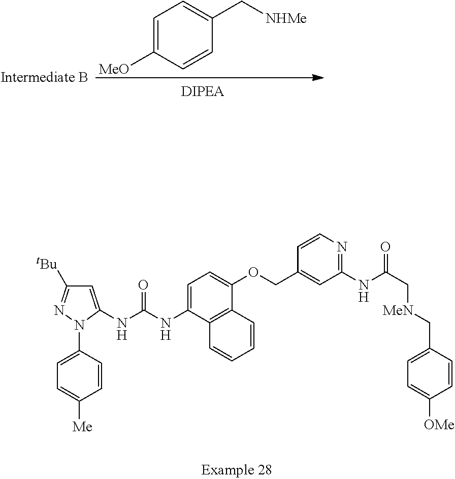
C1=C(N2C(NC(NC3=CC=C(OCC4=CC(NC(C[MeN]CC5=CC=C([OMe])C=C5)=O)=NC=C4)C4=C3C=CC=C4)=O)=CC([tBu])=N2)C=CC([Me])=C1.C1=C([MeO])C=CC(C[NHMe])=C1
